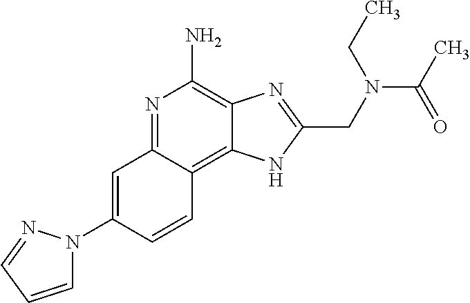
C1=C(N2C=CC=N2)C=CC2=C3C(=C(N)N=C12)N=C(CN(C(C)=O)CC)N3
